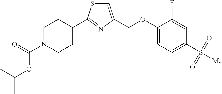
C1=C(COC2=CC=C(S([Me])(=O)=O)C=C2F)N=C(C2CCN(C(=O)OC(C)C)CC2)S1
